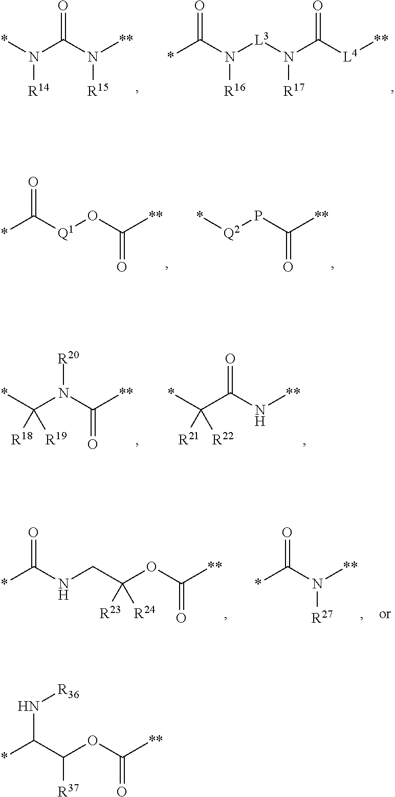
N(C(C(OC([**])=O)[R37])*)[R36].O=C(N([**])[R15])N(*)[R14].[L3](N(C(=O)[L4][**])[R17])N(C(=O)*)[R16].O=C([Q1]OC(=O)[**])*.*[Q2]PC(=O)[**].*C(N(C(=O)[**])[R20])([R18])[R19].*C(C(N[**])=O)([R21])[R22].O=C(NCC(OC([**])=O)([R23])[R24])*.O=C(N([**])[R27])*
